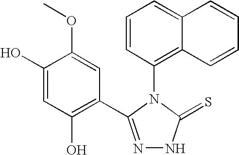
C1(O)=CC(O)=C(C2=NNC(=S)N2C2=C3C(=CC=C2)C=CC=C3)C=C1OC
